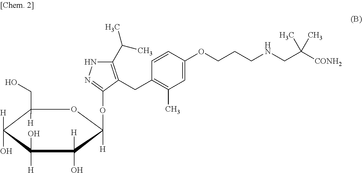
C1=CC(OCCCNCC([CONH2])(C)C)=CC(C)=C1CC1=C(C(C)C)NN=C1OC1([H])C([H])(O)C([H])(O)C([H])(O)C(CO)([H])O1
